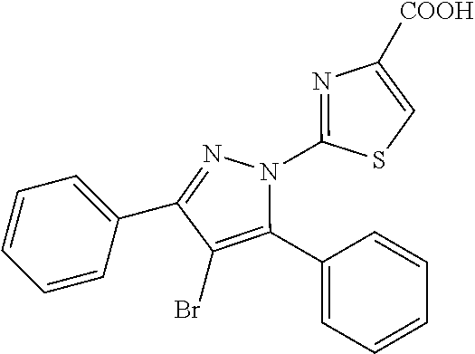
C1=CC=C(C2=NN(C3=NC([COOH])=CS3)C(C3=CC=CC=C3)=C2Br)C=C1
